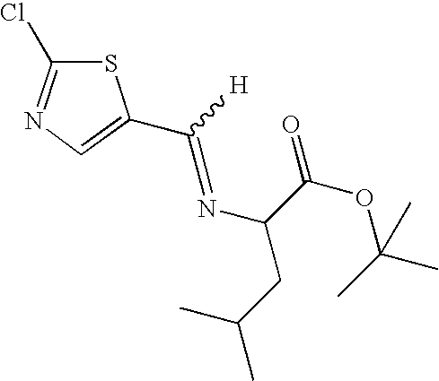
S1C(Cl)=NC=C1C([H])=NC(C(OC(C)(C)C)=O)CC(C)C
